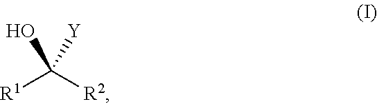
[R1]C([R2])(O)[Y]
